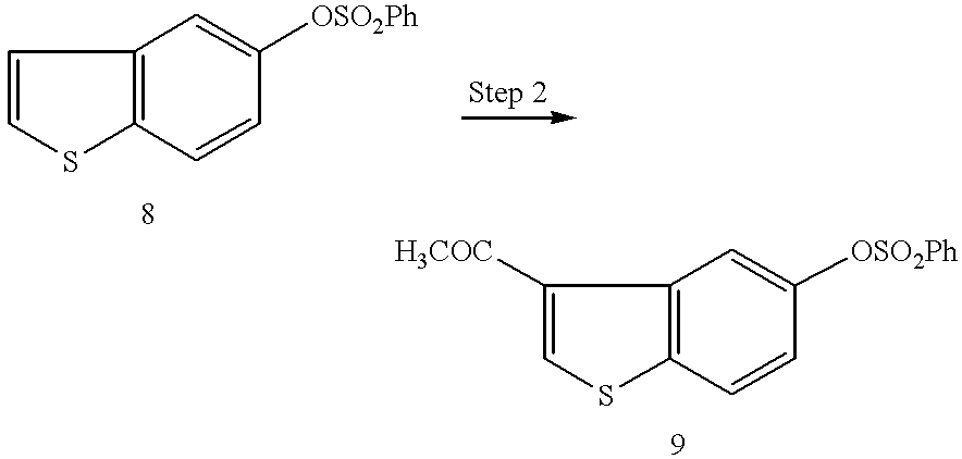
C1([H3COC])=CSC2=C1C=C([OSO2Ph])C=C2.C1=CSC2=C1C=C([OSO2Ph])C=C2
